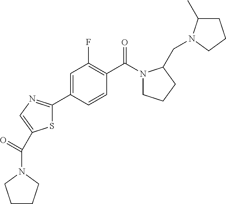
C1=CC(C(N2CCCC2CN2C(C)CCC2)=O)=C(F)C=C1C1=NC=C(C(=O)N2CCCC2)S1
